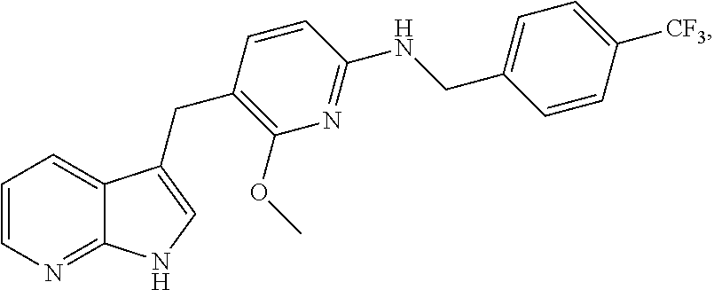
C1=CN=C2C(=C1)C(CC1=C(OC)N=C(NCC3=CC=C([CF3])C=C3)C=C1)=CN2
